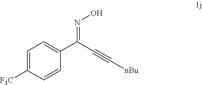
C1=C([F3C])C=CC(C(C#C[nBu])=NO)=C1
